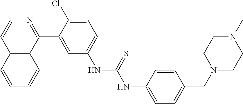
C12=C(C(C3=CC(NC(NC4=CC=C(CN5CCN(C)CC5)C=C4)=S)=CC=C3Cl)=NC=C1)C=CC=C2
